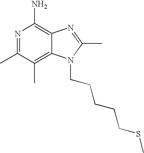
C12=C(C)C(C)=NC(N)=C1N=C(C)N2CCCCCSC
